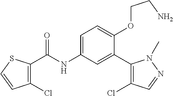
C1(Cl)=C(C(=O)NC2=CC=C(OCCN)C(C3=C(Cl)C=NN3C)=C2)SC=C1
